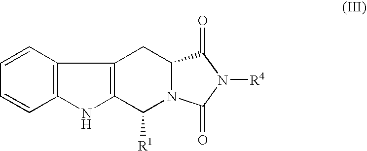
C1=CC=CC2=C1C1=C(N2)C([R1])N2C(C1)C(=O)N([R4])C2=O
